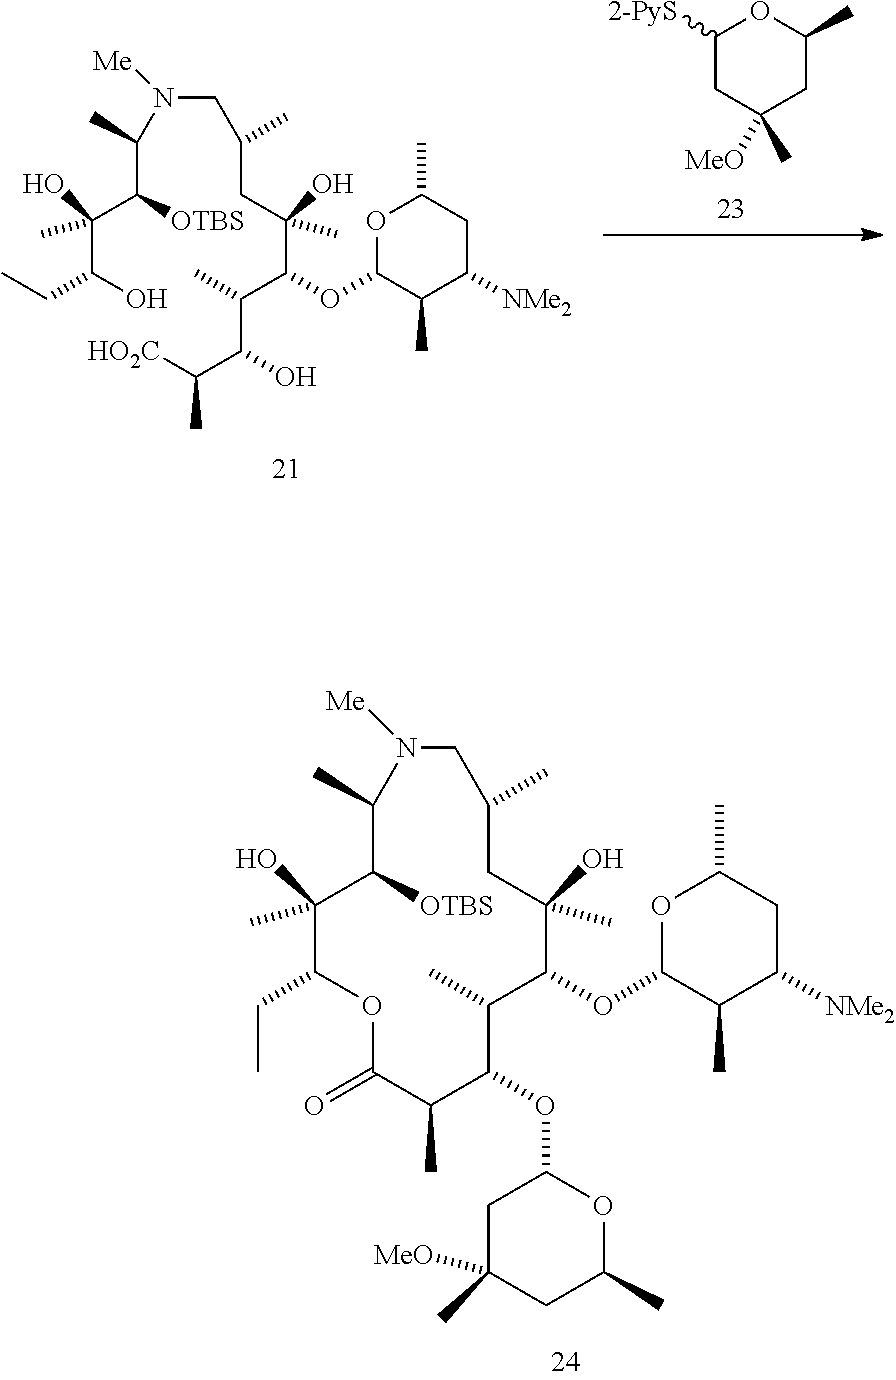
C1([2-PyS])CC([MeO])(C)CC(C)O1.C(CC(O)(C(OC1C(C)C([NMe2])CC(C)O1)C(C)C(O)C([HO2C])C)C)(C)CN([Me])C(C(C(O)(C(O)CC)C)[OTBS])C.C1(C)CC(O)(C)C(OC2C(C)C([NMe2])CC(C)O2)C(C)C(OC2CC(C)([MeO])CC(C)O2)C(C)C(=O)OC(CC)C(O)(C)C([OTBS])C(C)N([Me])C1
